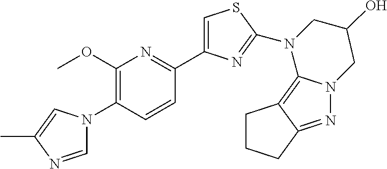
C1=NC(C)=CN1C1=C(OC)N=C(C2=CSC(N3C4=C5C(=NN4CC(O)C3)CCC5)=N2)C=C1
